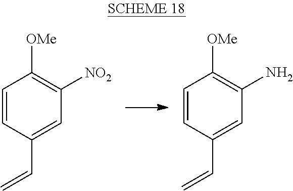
C1=CC(C=C)=CC([NO2])=C1[OMe].C1=CC(C=C)=CC(N)=C1[OMe]
